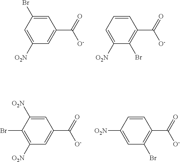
C1=C(Br)C=C([O2N])C=C1C([O-])=O.C1=CC=C([O2N])C(Br)=C1C([O-])=O.C1=C([O2N])C(Br)=C([O2N])C=C1C([O-])=O.C1=CC([O2N])=CC(Br)=C1C([O-])=O
